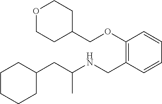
C1=CC=CC(CNC(CC2CCCCC2)C)=C1OCC1CCOCC1
